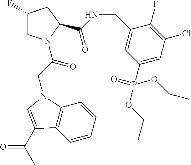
C1C(F)CC(C(=O)NCC2=CC(P(OCC)(=O)OCC)=CC(Cl)=C2F)N1C(CN1C2=C(C=CC=C2)C(C(=O)C)=C1)=O
